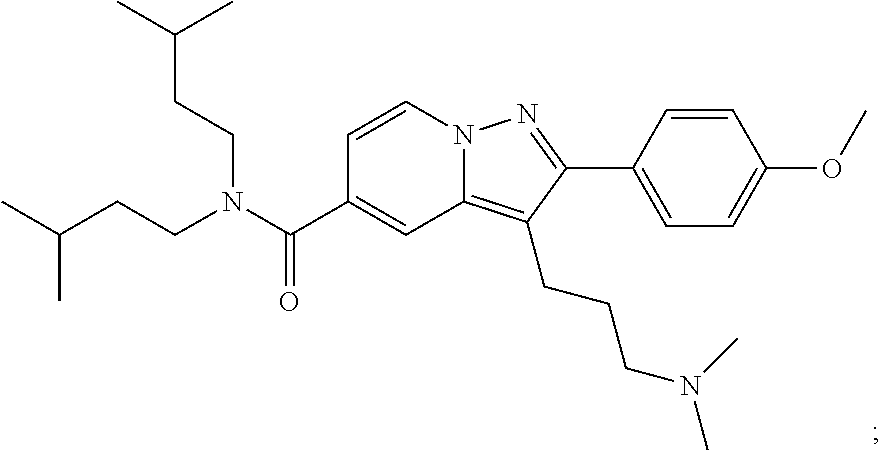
N12C(=C(CCCN(C)C)C(C3=CC=C(OC)C=C3)=N1)C=C(C(N(CCC(C)C)CCC(C)C)=O)C=C2
